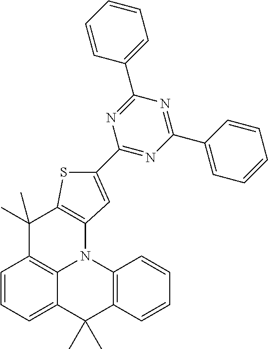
C1=CC=C2C3=C1C(C)(C)C1=C(N3C3=C(C=CC=C3)C2(C)C)C=C(C2=NC(C3=CC=CC=C3)=NC(C3=CC=CC=C3)=N2)S1
